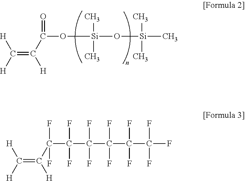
C(=C(C(O[Si](O[Si](C)(C)C)(C)C)=O)[H])([H])[H].C(=C(C(C(C(C(C(C(F)(F)F)(F)F)(F)F)(F)F)(F)F)(F)F)[H])([H])[H]
